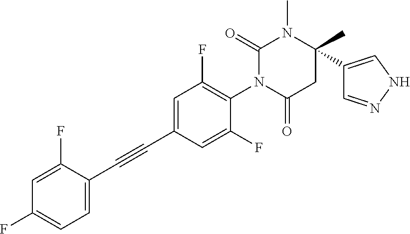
C1=C(C#CC2=CC=C(F)C=C2F)C=C(F)C(N2C(=O)CC(C3=CNN=C3)(C)N(C)C2=O)=C1F
